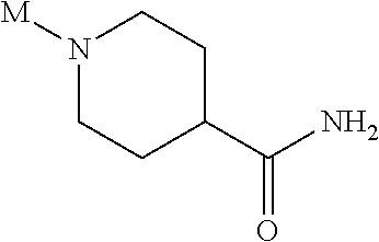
N1([M])CCC(C(N)=O)CC1
